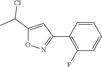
C1=CC(C2=NOC(C(C)Cl)=C2)=C(F)C=C1
